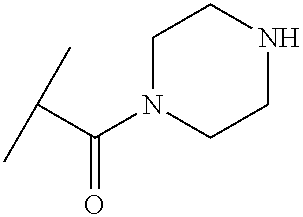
C(C)(C)C(N1CCNCC1)=O
